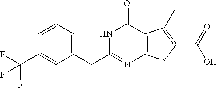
C1=CC=C(CC2=NC3=C(C(=O)N2)C(C)=C(C(=O)O)S3)C=C1C(F)(F)F
